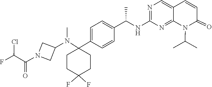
N(C)(C1(C2=CC=C(C(NC3=NC=C4C(=N3)N(C(C)C)C(=O)C=C4)C)C=C2)CCC(F)(F)CC1)C1CN(C(C(F)Cl)=O)C1
